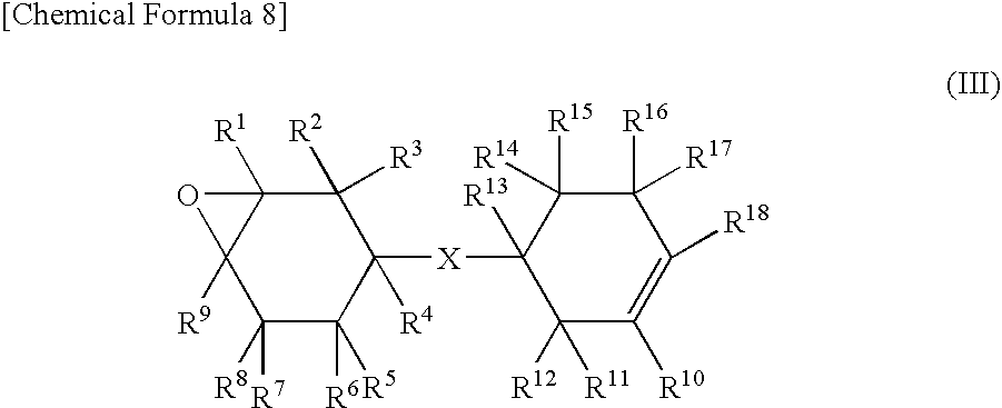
C1([R8])([R7])C([R5])([R6])C([R4])([X]C2([R13])C([R11])([R12])C([R10])=C([R18])C([R16])([R17])C2([R15])[R14])C([R2])([R3])C2([R1])C1([R9])O2
